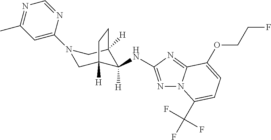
N1=C(NC2([H])C3([H])CN(C4=CC(C)=NC=N4)CC2([H])CC3)N=C2N1C(C(F)(F)F)=CC=C2OCCF
